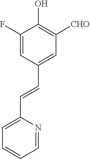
C1(F)=CC(C=CC2=CC=CC=N2)=CC([CHO])=C1O
